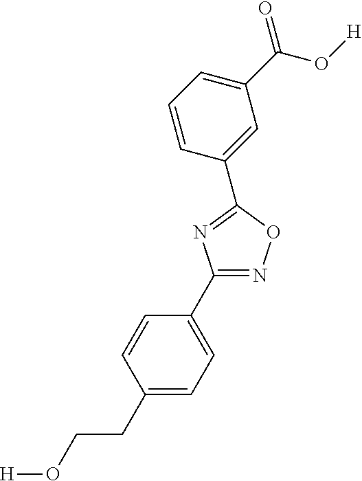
[H]OCCC1=CC=C(C2=NOC(C3=CC(C(O[H])=O)=CC=C3)=N2)C=C1
